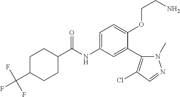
C1C(C(=O)NC2=CC=C(OCCN)C(C3=C(Cl)C=NN3C)=C2)CCC(C(F)(F)F)C1
